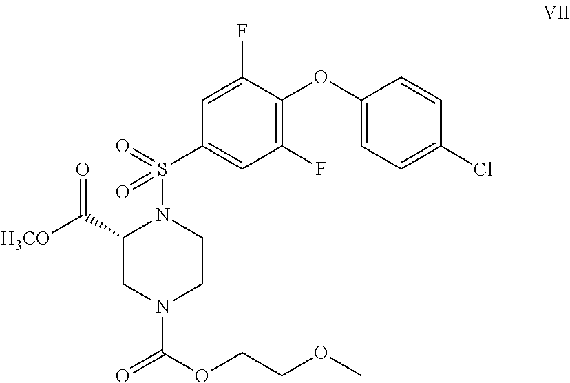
C1(OC2=CC=C(Cl)C=C2)=C(F)C=C(S(=O)(N2C(C([H3CO])=O)CN(C(OCCOC)=O)CC2)=O)C=C1F
